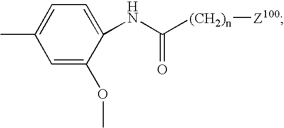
C1(NC([(CH2)n][Z100])=O)=CC=C(C)C=C1OC
